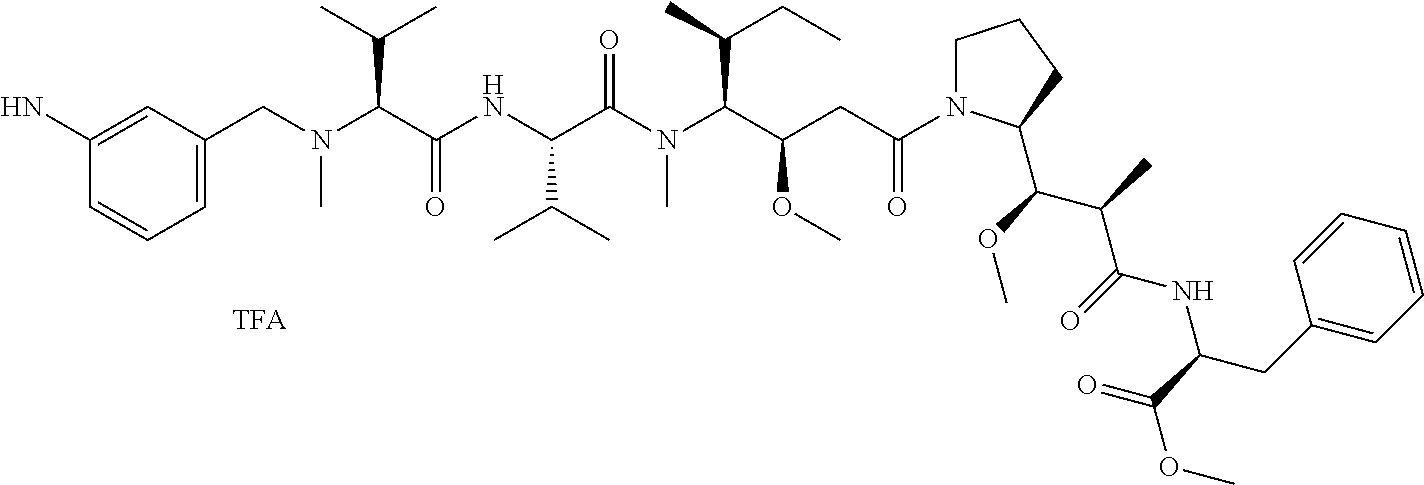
C1=CC(N)=CC(CN(C(C(NC(C(N(C(C(CC(N2CCCC2C(C(C(NC(CC2=CC=CC=C2)C(=O)OC)=O)C)OC)=O)OC)C(C)CC)C)=O)C(C)C)=O)C(C)C)C)=C1
